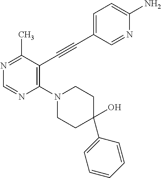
N1=C(C)C(C#CC2=CC=C(N)N=C2)=C(N2CCC(C3=CC=CC=C3)(O)CC2)N=C1
